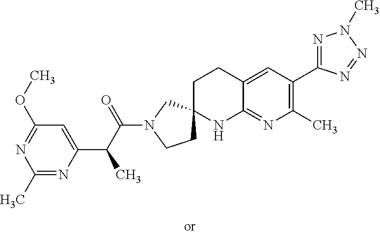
C1(C)=NC(C(C(N2CCC3(C2)CCC2=CC(C4=NN(C)N=N4)=C(C)N=C2N3)=O)C)=CC(OC)=N1
